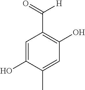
C1=C(O)C(C)=CC(O)=C1C([H])=O
